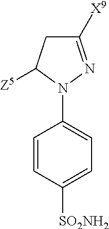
C1C([X9])=NN(C2=CC=C([SO2NH2])C=C2)C1[Z5]
